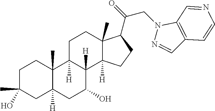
C1C(C)(O)CC2([H])C(C)(C1)C1([H])C([H])(C(O)C2)C2([H])C(C)(CC1)C(C(=O)CN1N=CC3=C1C=NC=C3)CC2
